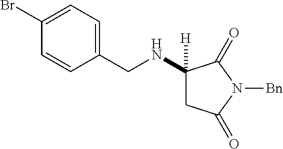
C1(NCC2=CC=C(Br)C=C2)([H])CC(=O)N([Bn])C1=O
